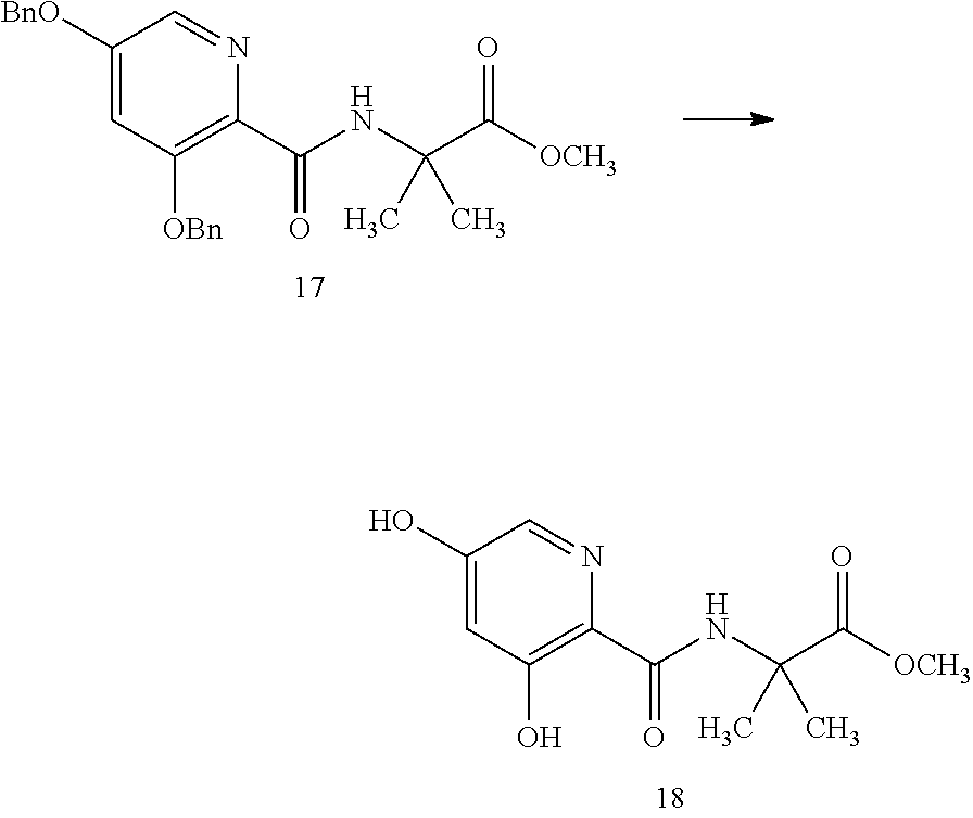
OC1=CC(O)=C(C(NC(C([OCH3])=O)(C)C)=O)N=C1.[BnO]C1=CC([OBn])=C(C(NC(C([OCH3])=O)(C)C)=O)N=C1
